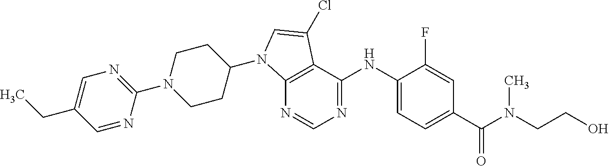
C12=C(C(NC3=CC=C(C(=O)N(C)CCO)C=C3F)=NC=N1)C(Cl)=CN2C1CCN(C2=NC=C(CC)C=N2)CC1
